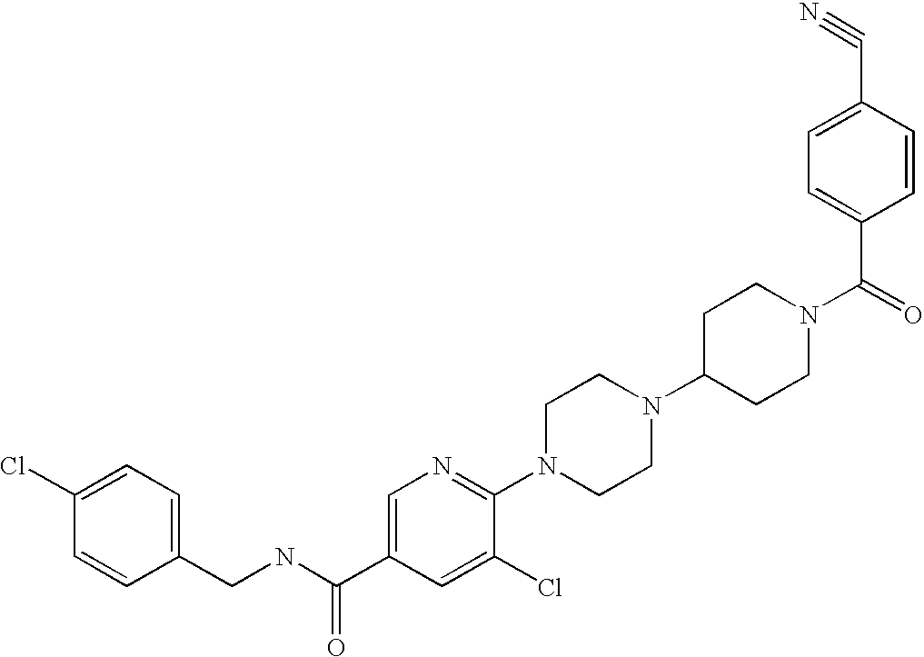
C(N1CCC(N2CCN(C3=NC=C(C(NCC4=CC=C(Cl)C=C4)=O)C=C3Cl)CC2)CC1)(=O)C1=CC=C(C#N)C=C1
